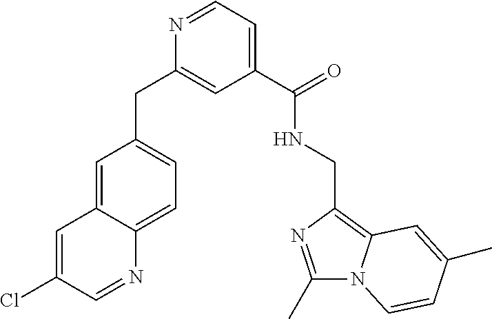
C1=NC(CC2=CC=C3C(=C2)C=C(Cl)C=N3)=CC(C(NCC2=C3N(C(C)=N2)C=CC(C)=C3)=O)=C1
